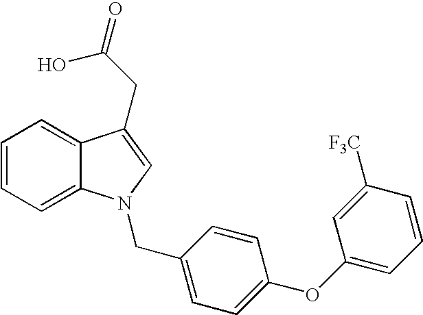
C1=CC=C2C(=C1)C(CC(O)=O)=CN2CC1=CC=C(OC2=CC=CC([F3C])=C2)C=C1
